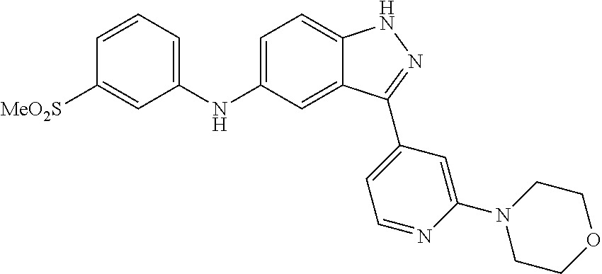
C1=C(NC2=CC=CC([SO2Me])=C2)C=C2C(=C1)NN=C2C1=CC=NC(N2CCOCC2)=C1
